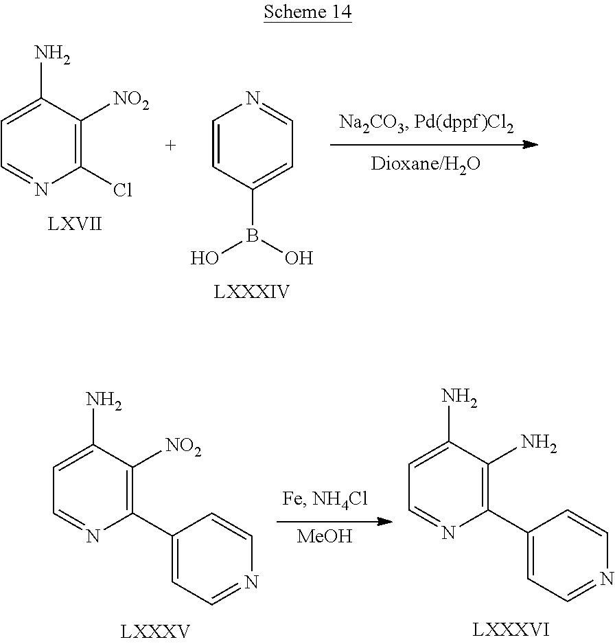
C1=C(N)C([NO2])=C(Cl)N=C1.C1=CC(B(O)O)=CC=N1.[MeOH].C1=C(N)C([NO2])=C(C2=CC=NC=C2)N=C1.C1=C(N)C(N)=C(C2=CC=NC=C2)N=C1
